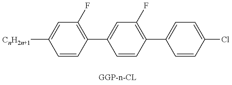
C1=CC(C2=CC(F)=C(C3=CC=C(Cl)C=C3)C=C2)=C(F)C=C1[CnH2n+1]
